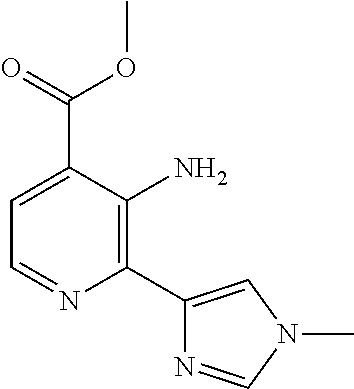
C1(C2=CN(C)C=N2)=C(N)C(C(=O)OC)=CC=N1
